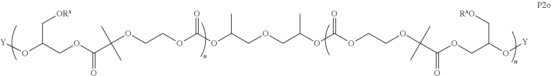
[Y]OC(COC(C(C)(C)OCCOC(OC(COCC(OC(=O)OCCOC(C)(C)C(=O)OCC(O[Y])C[RxO])C)C)=O)=O)C[ORx]
